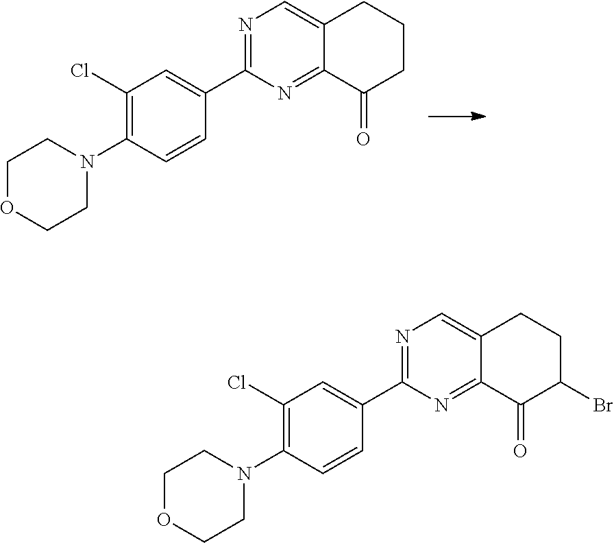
C1(Cl)=C(N2CCOCC2)C=CC(C2=NC=C3C(=N2)C(=O)CCC3)=C1.C1(Cl)=C(N2CCOCC2)C=CC(C2=NC=C3C(=N2)C(=O)C(Br)CC3)=C1
